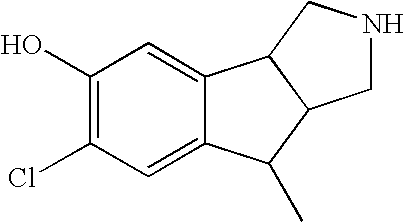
C1(O)=C(Cl)C=C2C(=C1)C1C(C2C)CNC1
